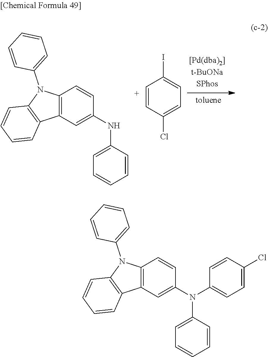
C12=C(C=C(NC3=CC=CC=C3)C=C1)C1=C(N2C2=CC=CC=C2)C=CC=C1.C1=CC(Cl)=CC=C1I.C12=C(C=C(N(C3=CC=CC=C3)C3=CC=C(Cl)C=C3)C=C1)C1=C(N2C2=CC=CC=C2)C=CC=C1
